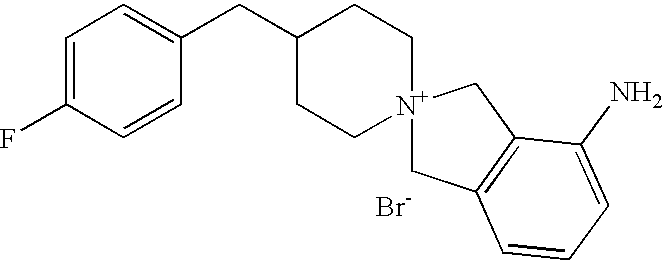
C1=C(F)C=CC(CC2CC[N+]3(CC2)CC2=C(C3)C(N)=CC=C2)=C1.[Br-]
